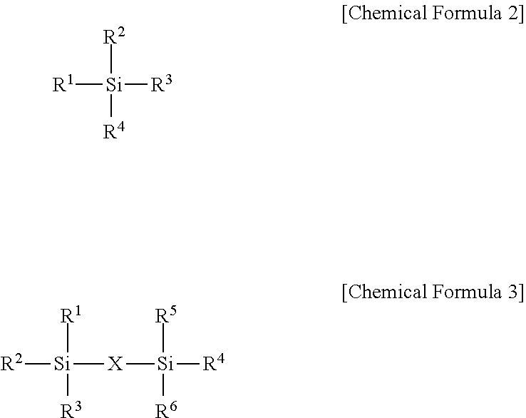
[R1][Si]([R3])([R2])[R4].[X]([Si]([R4])([R5])[R6])[Si]([R2])([R1])[R3]
